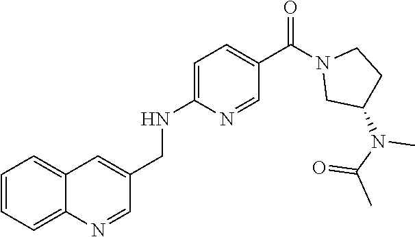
C1=C(NCC2=CC3=CC=CC=C3N=C2)N=CC(C(N2CC(N(C(C)=O)C)CC2)=O)=C1
